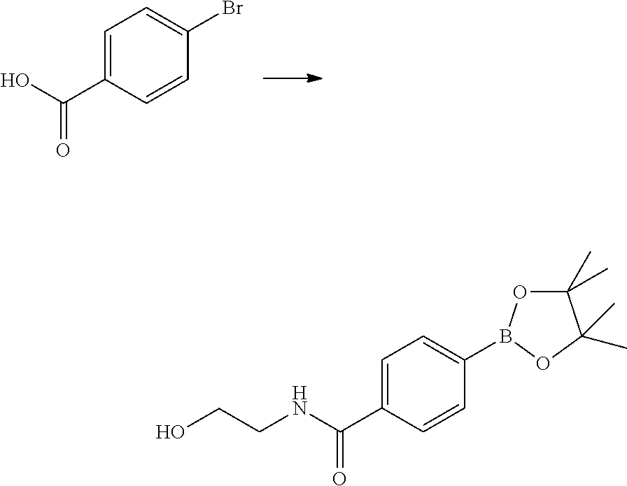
C1=C(C(O)=O)C=CC(Br)=C1.C1=C(C(NCCO)=O)C=CC(B2OC(C)(C)C(C)(C)O2)=C1
